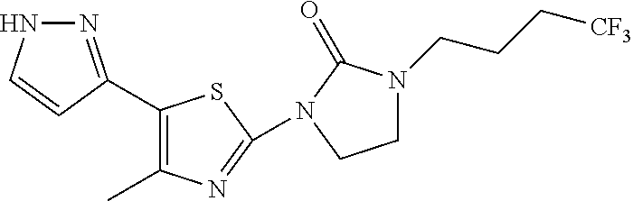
N1N=C(C2=C(C)N=C(N3C(=O)N(CCC[CF3])CC3)S2)C=C1
